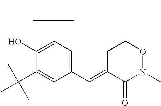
C1(O)=C(C(C)(C)C)C=C(C=C2C(=O)N(C)OCC2)C=C1C(C)(C)C
